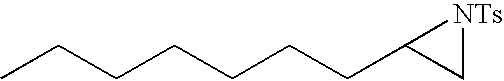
CCCCCCCC1C[NTs]1
